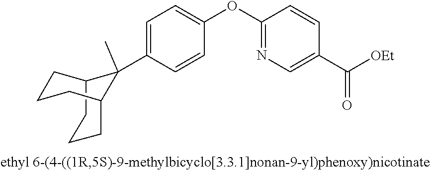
C1=C(C2(C)C3CCCC2CCC3)C=CC(OC2=NC=C(C([OEt])=O)C=C2)=C1
